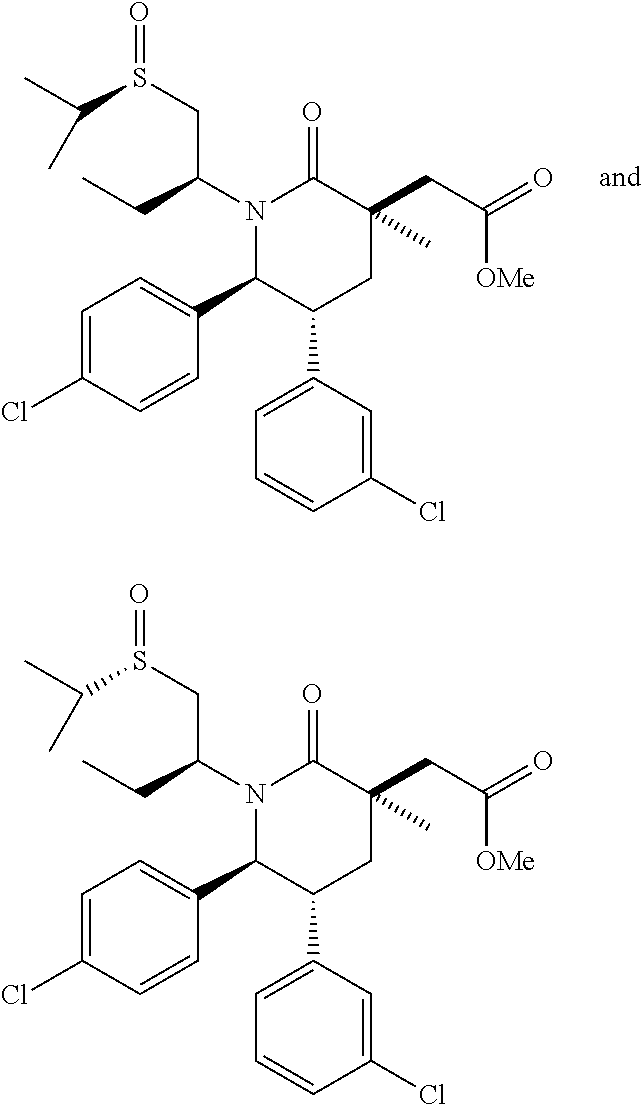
N1(C(CS(C(C)C)=O)CC)C(C2=CC=C(Cl)C=C2)C(C2=CC=CC(Cl)=C2)CC(CC(=O)[OMe])(C)C1=O.N1(C(CS(C(C)C)=O)CC)C(C2=CC=C(Cl)C=C2)C(C2=CC=CC(Cl)=C2)CC(CC(=O)[OMe])(C)C1=O
